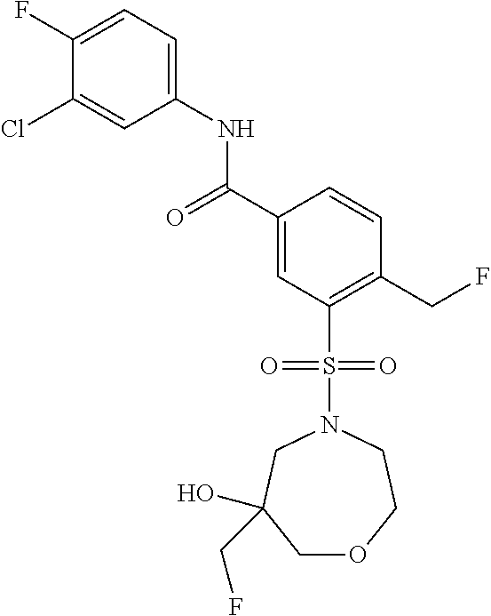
C1(F)=CC=C(NC(C2=CC(S(N3CC(O)(CF)COCC3)(=O)=O)=C(CF)C=C2)=O)C=C1Cl
